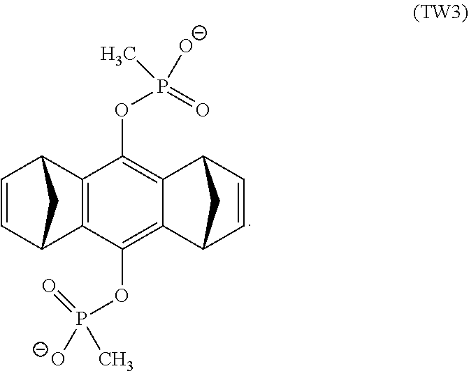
C1=CC2C3=C(C1C2)C(OP(=O)([O-])C)=C1C(=C3OP(=O)(C)[O-])C2C=CC1C2
